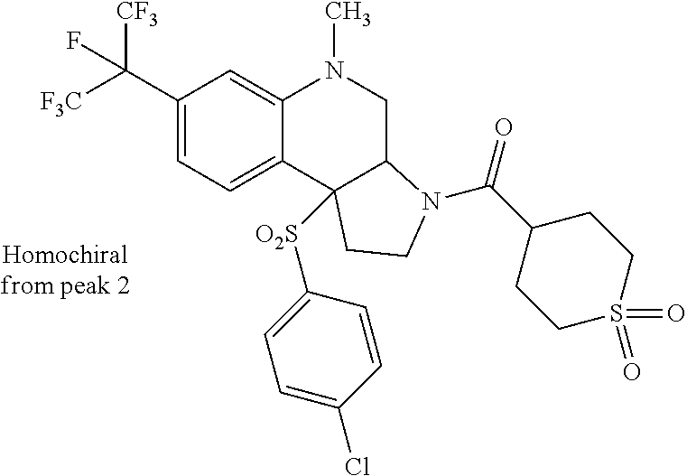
C1(C([F3C])([CF3])F)=CC=C2C(=C1)N(C)CC1N(C(=O)C3CCS(=O)(=O)CC3)CCC21[O2S]C1=CC=C(Cl)C=C1
